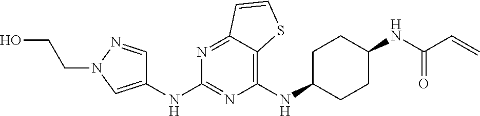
C1(NC2CCC(NC(C=C)=O)CC2)=C2C(=NC(NC3=CN(CCO)N=C3)=N1)C=CS2
